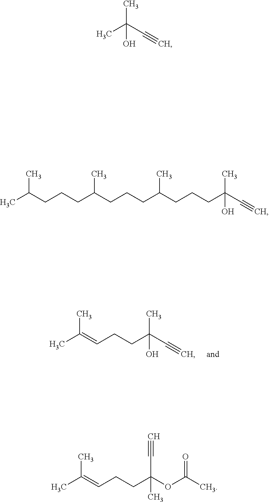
C(C(C#C)(C)O)CC=C(C)C.CC(C#C)(C)O.C(C(C#C)(C)O)CCC(CCCC(CCCC(C)C)C)C.CC(OC(CCC=C(C)C)(C)C#C)=O
